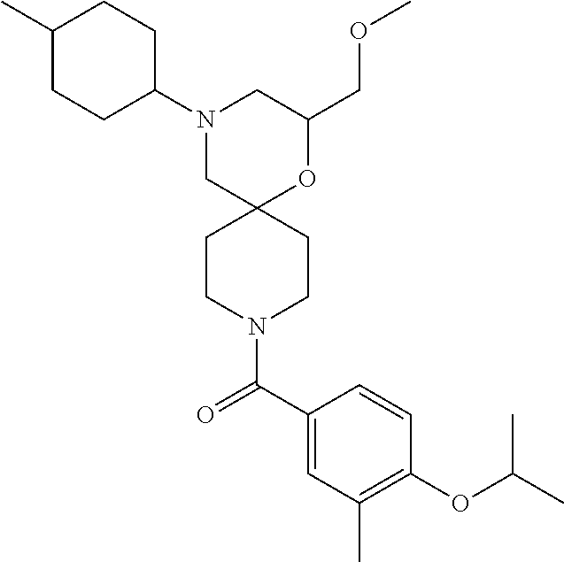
N1(C2CCC(C)CC2)CC2(OC(COC)C1)CCN(C(C1=CC(C)=C(OC(C)C)C=C1)=O)CC2
